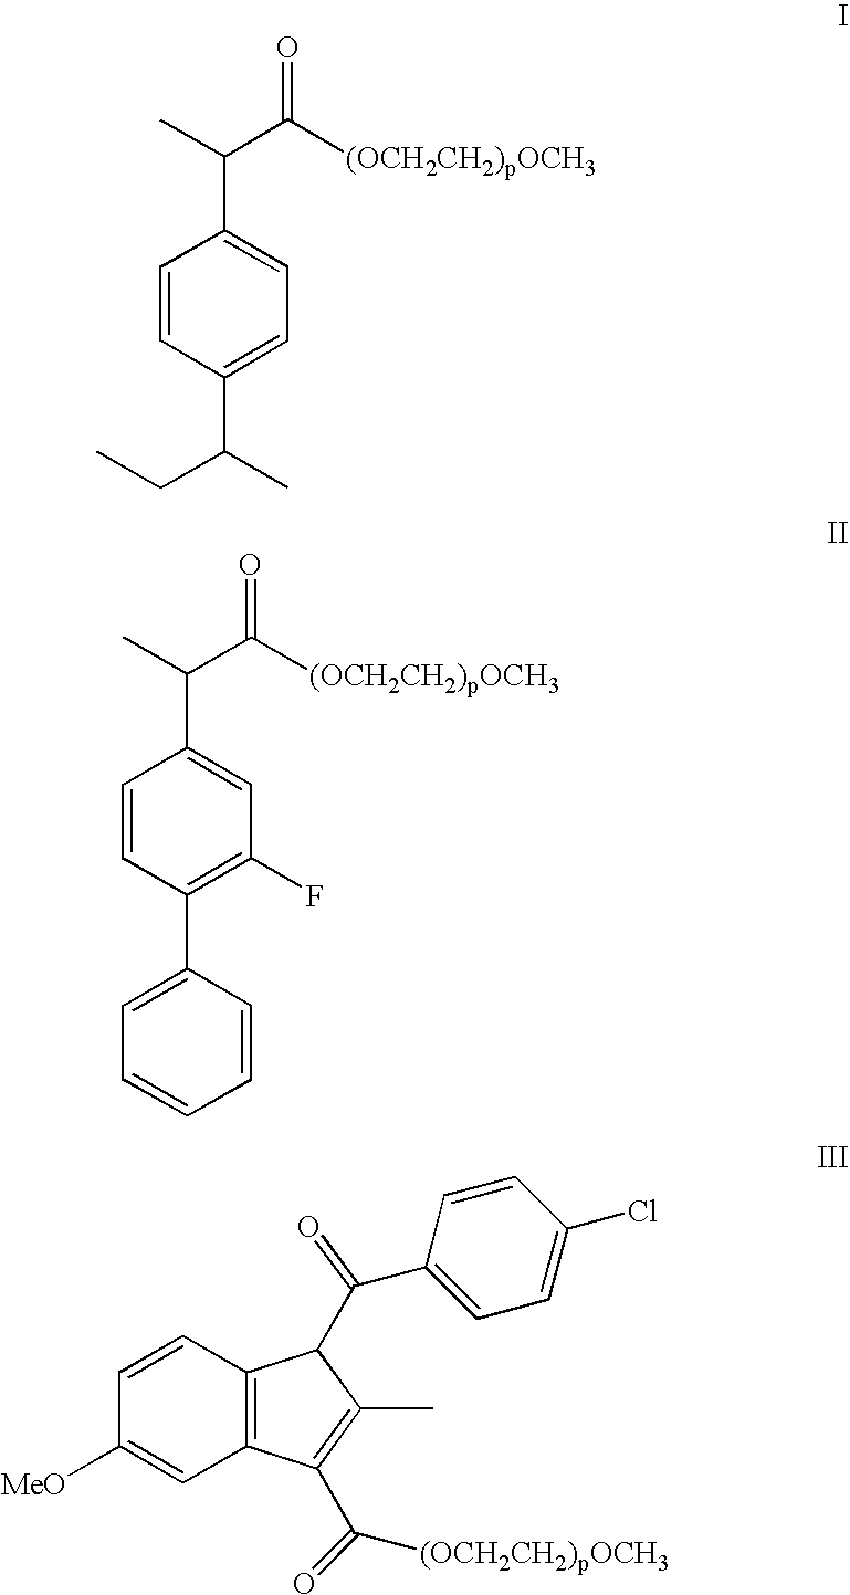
C1(C(C)CC)=CC=C(C(C)C([(OCH2CH2)pOCH3])=O)C=C1.C1(C2=CC=CC=C2)=C(F)C=C(C(C)C([(OCH2CH2)pOCH3])=O)C=C1.C12=C(C=CC([MeO])=C1)C(C(C1=CC=C(Cl)C=C1)=O)C(C)=C2C([(OCH2CH2)pOCH3])=O
